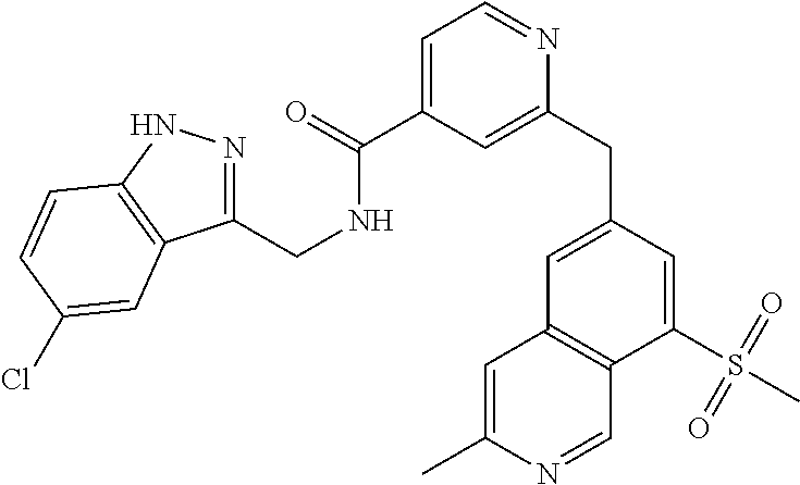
C1(CC2=CC(C(NCC3=NNC4=C3C=C(Cl)C=C4)=O)=CC=N2)=CC2=C(C(S(C)(=O)=O)=C1)C=NC(C)=C2
